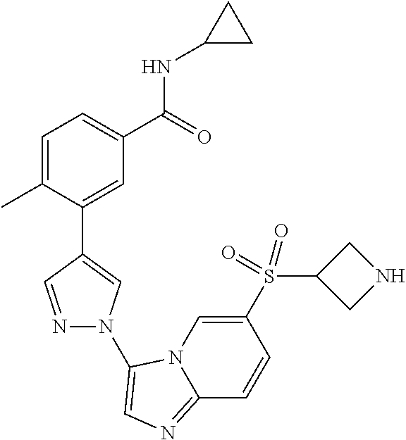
C1=C(C)C(C2=CN(C3=CN=C4N3C=C(S(C3CNC3)(=O)=O)C=C4)N=C2)=CC(C(=O)NC2CC2)=C1
